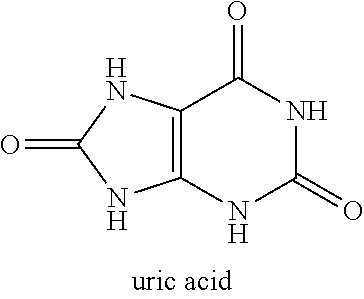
C12=C(NC(=O)NC1=O)NC(=O)N2
